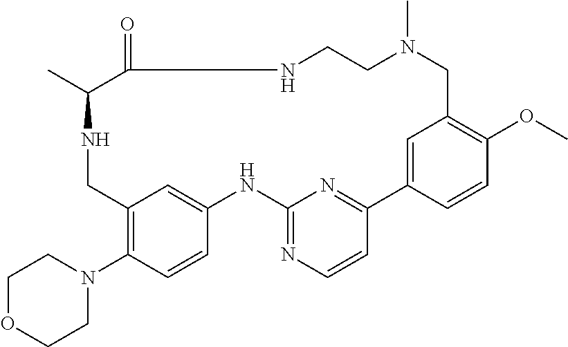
C12=C(N3CCOCC3)C=CC(=C1)NC1=NC=CC(=N1)C1=CC(=C(OC)C=C1)CN(C)CCNC(=O)C(C)NC2
